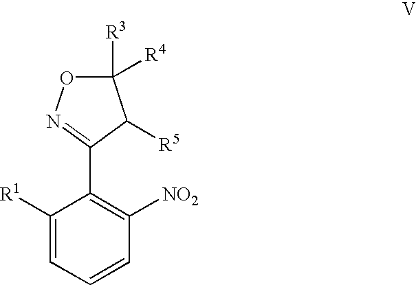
C1(C2=C([NO2])C=CC=C2[R1])=NOC([R3])([R4])C1[R5]
